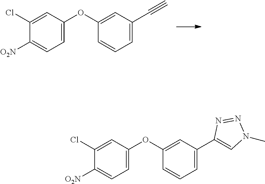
C1(Cl)=CC(OC2=CC(C#C)=CC=C2)=CC=C1[O2N].C1(Cl)=CC(OC2=CC(C3=CN(C)N=N3)=CC=C2)=CC=C1[O2N]
